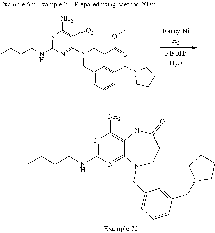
N1=C(NCCCC)N=C2C(=C1N)NC(=O)CCN2CC1=CC=CC(CN2CCCC2)=C1.N1=C(NCCCC)N=C(N(CC2=CC=CC(CN3CCCC3)=C2)CCC(=O)OCC)C([NO2])=C1N
